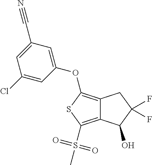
C12=C(OC3=CC(C#N)=CC(Cl)=C3)SC(S(C)(=O)=O)=C1C(O)C(F)(F)C2
